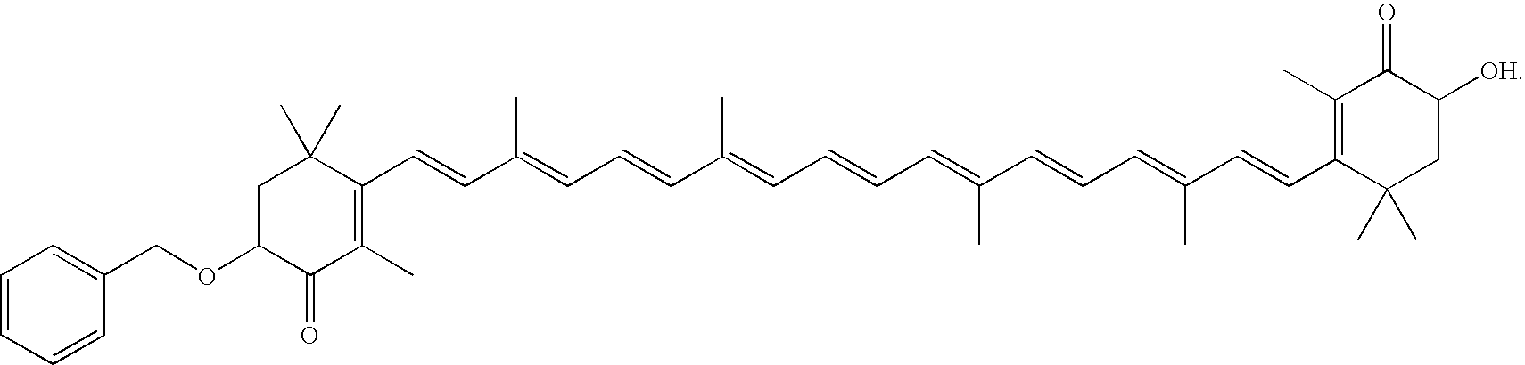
C1(C=CC(=CC=CC(=CC=CC=C(C=CC=C(C=CC2=C(C)C(=O)C([OH])CC2(C)C)C)C)C)C)=C(C)C(=O)C(OCC2=CC=CC=C2)CC1(C)C
